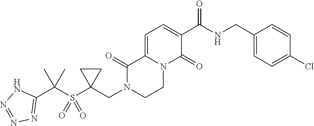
C1=C2N(C(=O)C(C(NCC3=CC=C(Cl)C=C3)=O)=C1)CCN(CC1(S(C(C3=NN=NN3)(C)C)(=O)=O)CC1)C2=O
